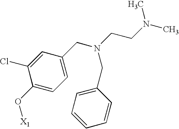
C1(CN(CCN(C)C)CC2=CC=CC=C2)=CC=C(O[X1])C(Cl)=C1
